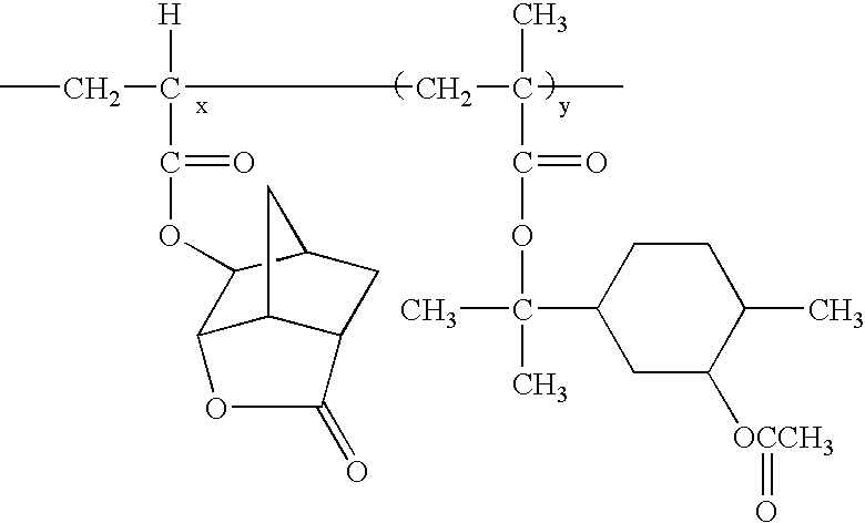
CCC(CC(C)(C)C(OC(C)(C)C1CC([OCCH3]=O)C(C)CC1)=O)([H])C(OC1C2C3C(CC1C3)C(=O)O2)=O
